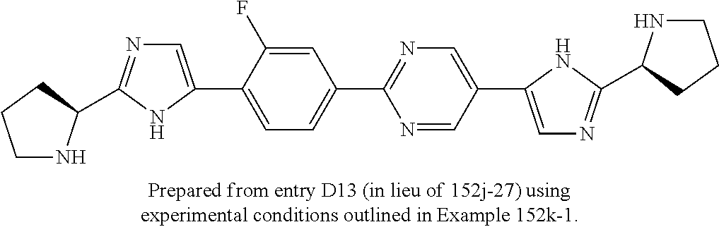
C1NC(C2=NC=C(C3=CC=C(C4=NC=C(C5=CN=C(C6NCCC6)N5)C=N4)C=C3F)N2)CC1
